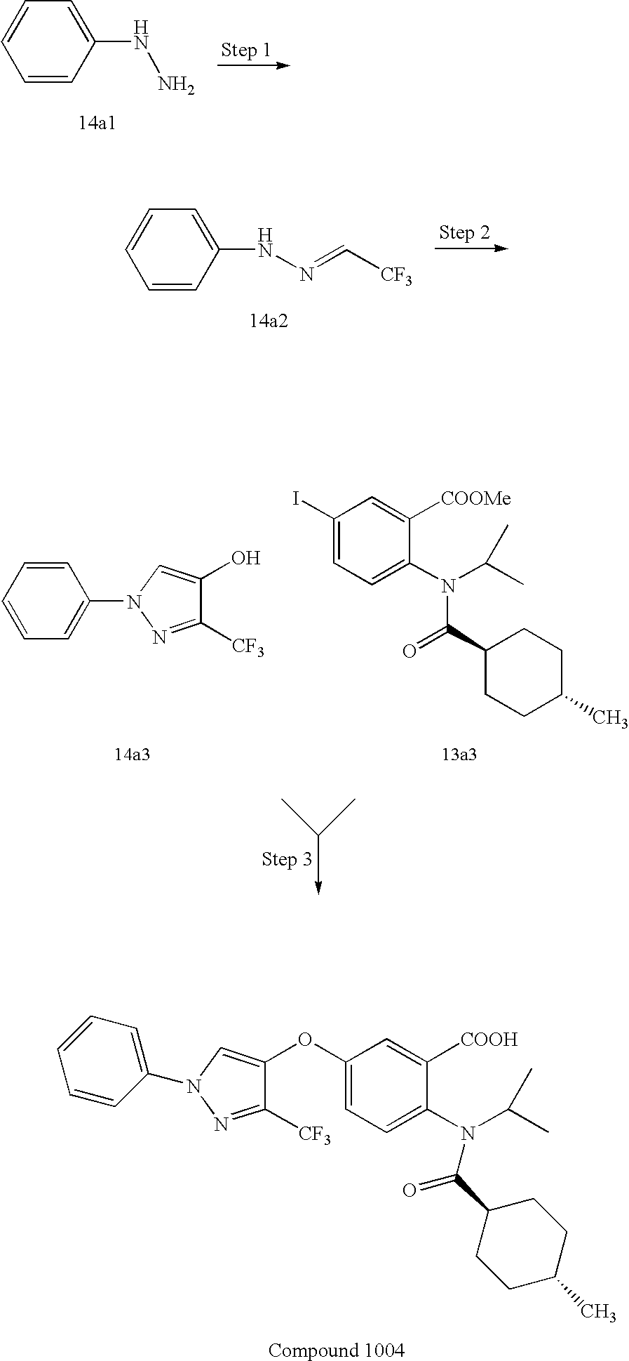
C1=CC(NN)=CC=C1.C1=CC(NN=C[CF3])=CC=C1.C1(I)=CC=C(N(C(C)C)C(=O)C2CCC(C)CC2)C([COOMe])=C1.C1=CC=CC=C1N1N=C([CF3])C(O)=C1.C1(OC2=CN(C3=CC=CC=C3)N=C2[CF3])=CC=C(N(C(C)C)C(=O)C2CCC(C)CC2)C([COOH])=C1
